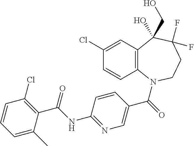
C12=C(N(C(=O)C3=CN=C(NC(C4=C(Cl)C=CC=C4C)=O)C=C3)CCC(F)(F)C1(CO)O)C=CC(Cl)=C2
